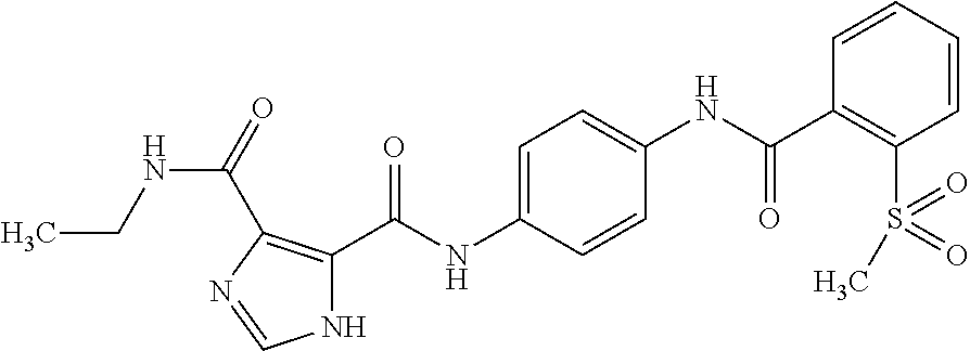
N1C(C(NC2=CC=C(NC(C3=C(S(=O)(=O)C)C=CC=C3)=O)C=C2)=O)=C(C(=O)NCC)N=C1
